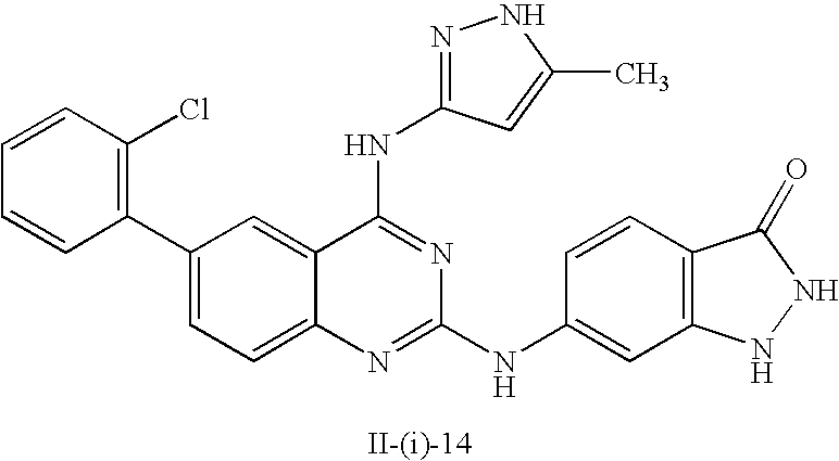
C1(C2=C(Cl)C=CC=C2)=CC=C2C(=C1)C(NC1=NNC(C)=C1)=NC(NC1=CC3=C(C=C1)C(=O)NN3)=N2
